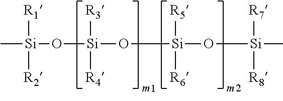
[R1][Si]([R2])(C)O[Si]([R3])([R4])O[Si]([R5])([R6])O[Si]([R7])([R8])C
